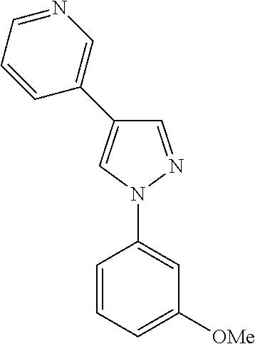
C1=NN(C2=CC([OMe])=CC=C2)C=C1C1=CN=CC=C1
